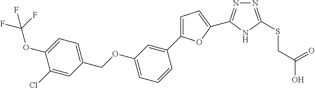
C1(C2=CC=C(C3=NN=C(SCC(=O)O)N3)O2)=CC(OCC2=CC=C(OC(F)(F)F)C(Cl)=C2)=CC=C1
